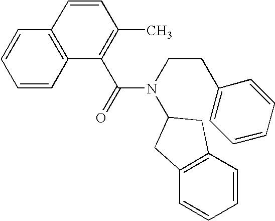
C1=CC2=C(C=C1)C=CC(C)=C2C(=O)N(CCC1=CC=CC=C1)C1CC2=C(C1)C=CC=C2
